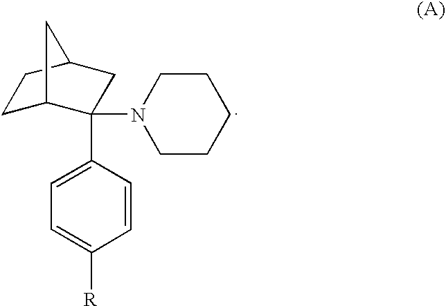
C1=CC(C2(N3CCCCC3)C3CCC(C2)C3)=CC=C1[R]
